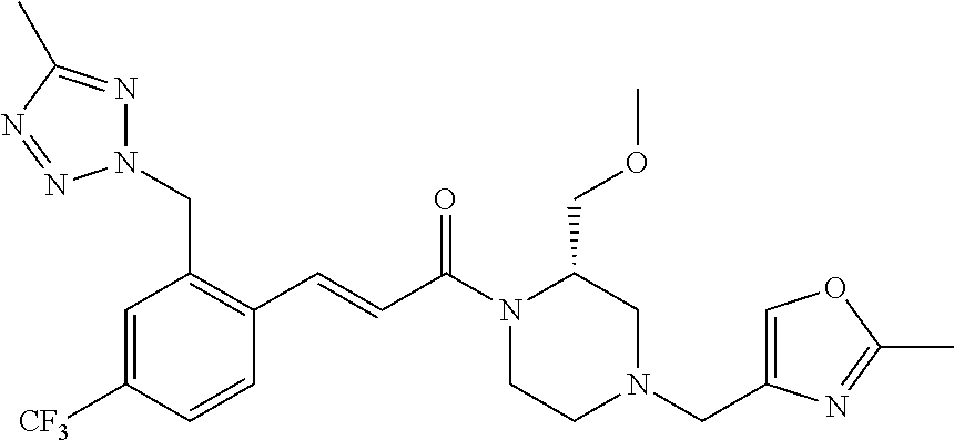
N1(CC2=C(C=CC(N3CCN(CC4=COC(C)=N4)CC3COC)=O)C=CC([CF3])=C2)N=C(C)N=N1
